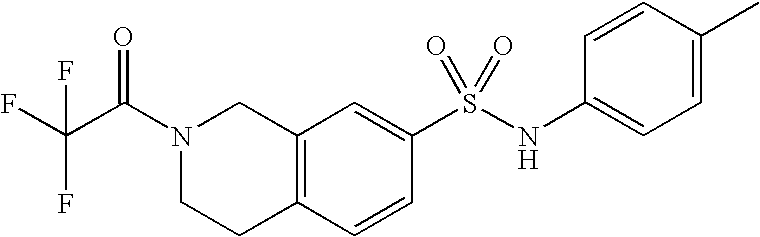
FC(F)(C(N1CCC2=C(C1)C=C(S(NC1=CC=C(C)C=C1)(=O)=O)C=C2)=O)F
